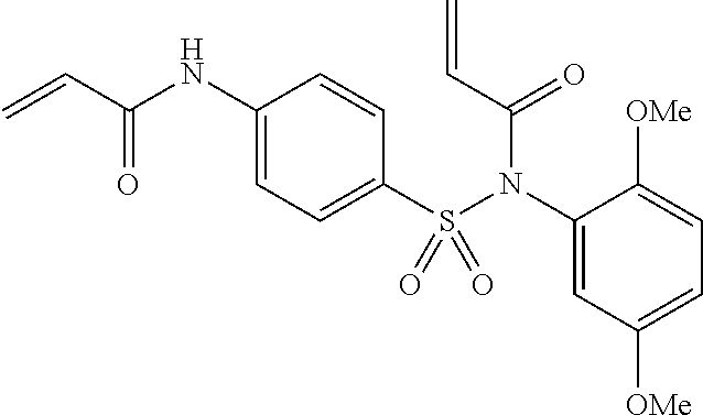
C1(NC(C=C)=O)=CC=C(S(N(C2=CC([OMe])=CC=C2[OMe])C(C=C)=O)(=O)=O)C=C1
